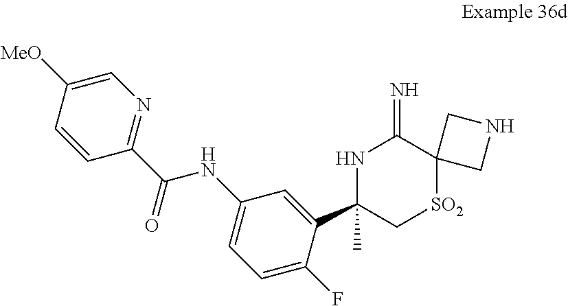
C1(C2(C)C[SO2]C3(C(=N)N2)CNC3)=CC(NC(=O)C2=NC=C([MeO])C=C2)=CC=C1F
